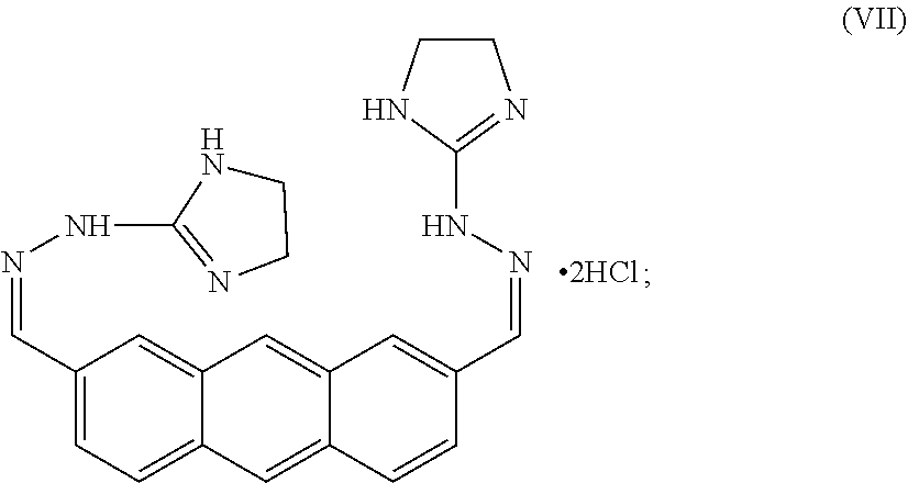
C1(C=NNC2=NCCN2)=CC=C2C(=C1)C=C1C(=C2)C=CC(C=NNC2=NCCN2)=C1
